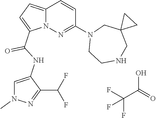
N12C(=CC=C1C(NC1=CN(C)N=C1C(F)F)=O)C=CC(N1CCNCC3(C1)CC3)=N2.FC(F)(C(O)=O)F
